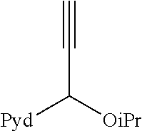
C#CC([Pyd])[OiPr]
